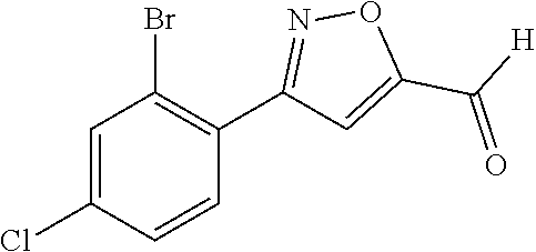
C1=C(Cl)C=CC(C2=NOC(C(=O)[H])=C2)=C1Br
